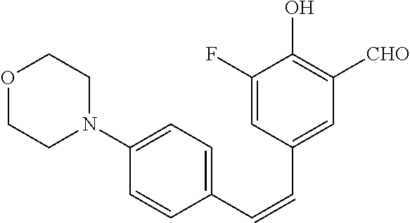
C1=C(F)C(O)=C([CHO])C=C1C=CC1=CC=C(N2CCOCC2)C=C1
